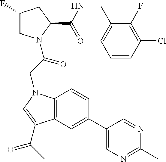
C12=C(C=C(C3=CN=C(C)N=C3)C=C1)C(C(C)=O)=CN2CC(=O)N1CC(F)CC1C(NCC1=CC=CC(Cl)=C1F)=O
